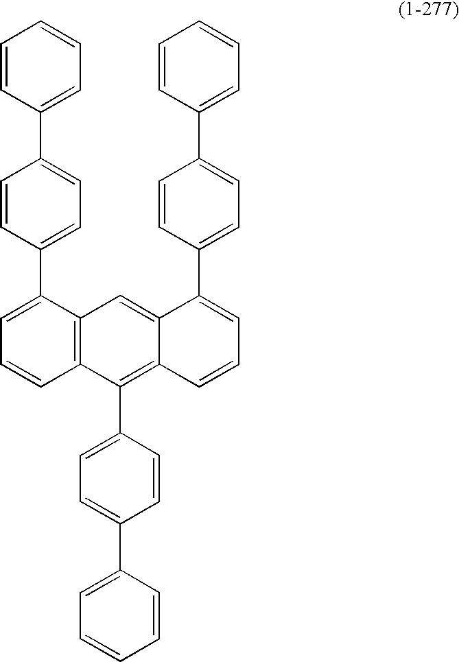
C1=CC(C2=CC=C(C3=CC=CC4=C3C=C3C(=C4C4=CC=C(C5=CC=CC=C5)C=C4)C=CC=C3C3=CC=C(C4=CC=CC=C4)C=C3)C=C2)=CC=C1
